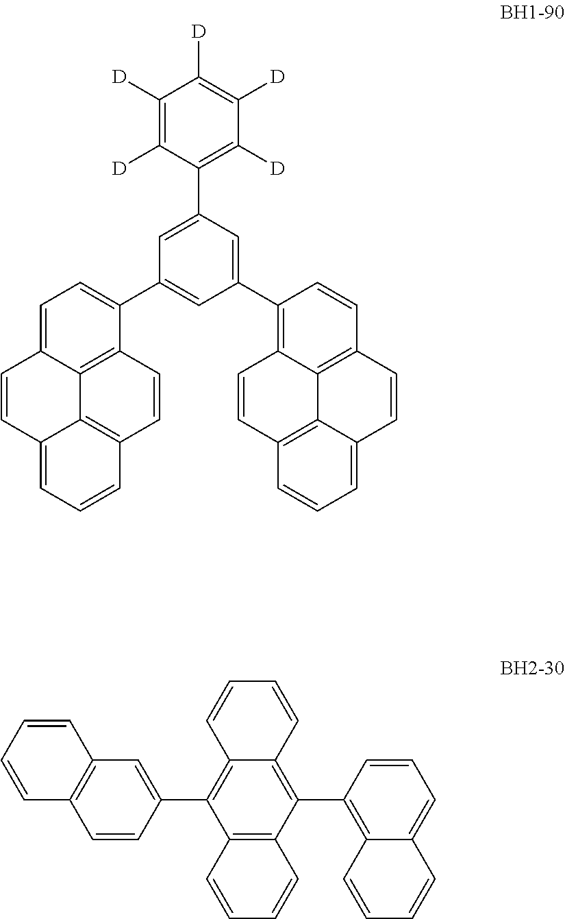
C1([D])=C([D])C(C2=CC(C3=CC=C4C5=C3C=CC3=C5C(=CC=C3)C=C4)=CC(C3=C4C5=C(C=C3)C=CC3=CC=CC(=C53)C=C4)=C2)=C([D])C([D])=C1[D].C12=C(C(C3=C4C(=CC=C3)C=CC=C4)=C3C(=C1C1=CC4=C(C=C1)C=CC=C4)C=CC=C3)C=CC=C2
